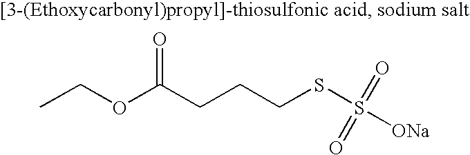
CCOC(CCCSS([ONa])(=O)=O)=O
